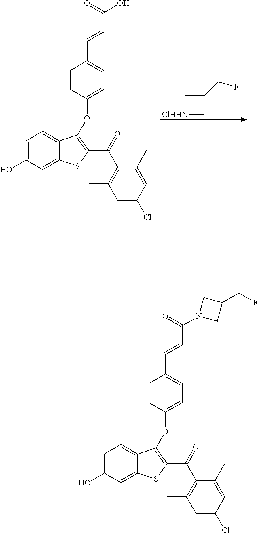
C(=CC1=CC=C(OC2=C(C(=O)C3=C(C)C=C(Cl)C=C3C)SC3=CC(O)=CC=C32)C=C1)C(O)=O.C1[ClHHN]CC1CF.C(=CC1=CC=C(OC2=C(C(=O)C3=C(C)C=C(Cl)C=C3C)SC3=CC(O)=CC=C32)C=C1)C(N1CC(CF)C1)=O
